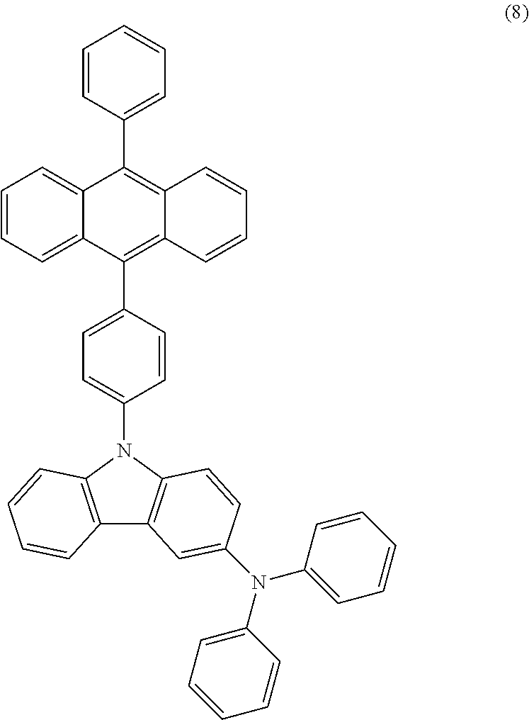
C1=CC=C2C(=C1)C(C1=CC=CC=C1)=C1C(=C2C2=CC=C(N3C4=C(C5=C3C=CC(N(C3=CC=CC=C3)C3=CC=CC=C3)=C5)C=CC=C4)C=C2)C=CC=C1
